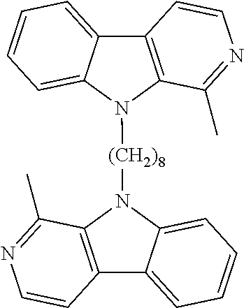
C12=C(N([(CH2)8]N3C4=C(C5=CC=CC=C35)C=CN=C4C)C3=CC=CC=C13)C(C)=NC=C2
